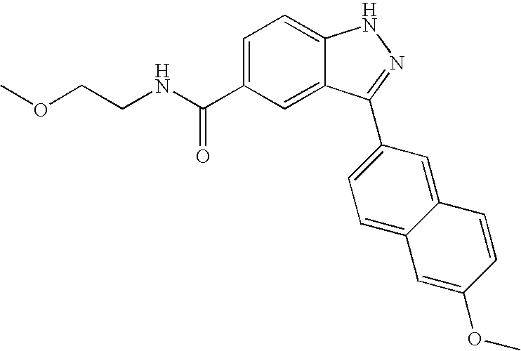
C(CNC(C1=CC=C2C(=C1)C(C1=CC=C3C(=C1)C=CC(OC)=C3)=NN2)=O)OC
